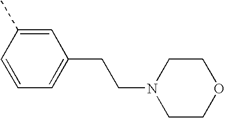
C1=CC(C)=CC(CCN2CCOCC2)=C1
